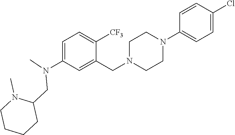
C1=C(N(C)CC2N(C)CCCC2)C=C(CN2CCN(C3=CC=C(Cl)C=C3)CC2)C([CF3])=C1
